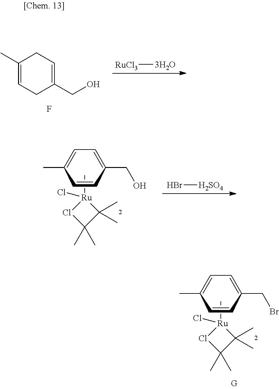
C1(C)=CCC(CO)=CC1.F.[RuCl3][3H2O].C1(CO)=CC=C(C)C=C1.C[Ru]1(Cl)ClC(C)(C)C1(C)C.Br[H2SO4].C1(CBr)=CC=C(C)C=C1.C[Ru]1(Cl)ClC(C)(C)C1(C)C
